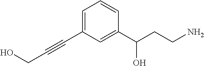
C1=C(C#CCO)C=C(C(CCN)O)C=C1
